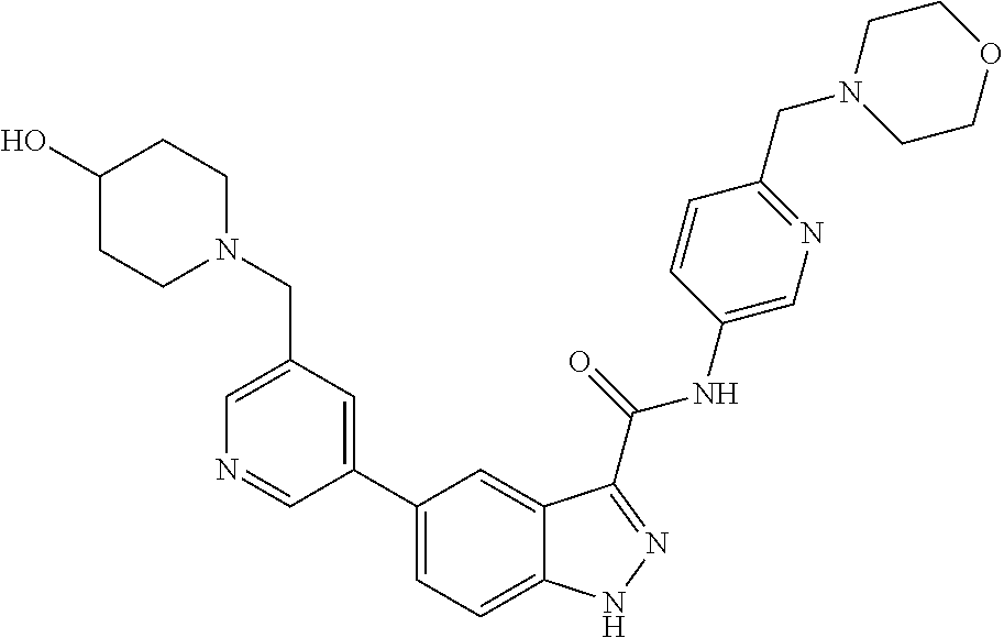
C1(CN2CCC(O)CC2)=CN=CC(C2=CC=C3C(=C2)C(C(NC2=CN=C(CN4CCOCC4)C=C2)=O)=NN3)=C1
